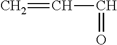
C=CC=O
